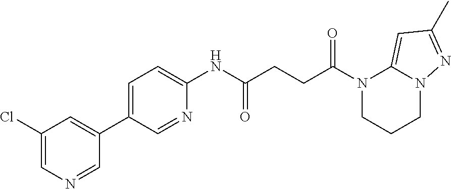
C1(Cl)=CN=CC(C2=CC=C(NC(CCC(N3CCCN4C3=CC(C)=N4)=O)=O)N=C2)=C1
